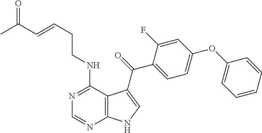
N1=C(NCCC=CC(C)=O)C2=C(N=C1)NC=C2C(=O)C1=CC=C(OC2=CC=CC=C2)C=C1F
